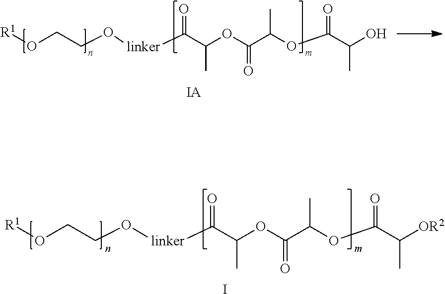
[linker](C(C(OC(C(OC(C(O)C)=O)C)=O)C)=O)OCCO[R1].[IA].[linker](C(C(OC(C(OC(C([OR2])C)=O)C)=O)C)=O)OCCO[R1].I
